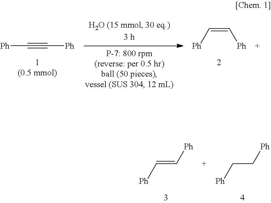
[Ph]C#C[Ph].[Ph]C=C[Ph].[Ph]C=C[Ph].[Ph]CC[Ph]
